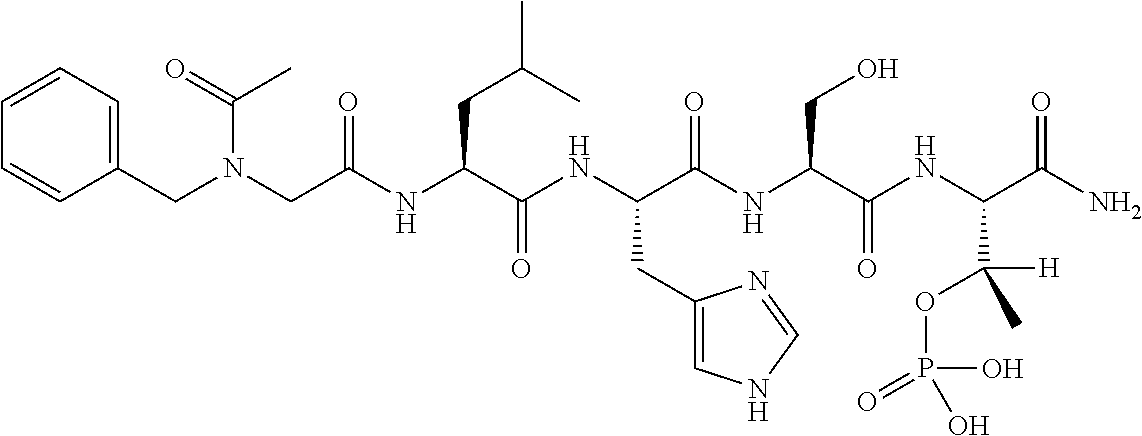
N(CC(NC(C(NC(C(NC(C(NC(C(N)=O)C([H])(C)OP(O)(O)=O)=O)CO)=O)CC1=CNC=N1)=O)CC(C)C)=O)(CC1=CC=CC=C1)C(=O)C
